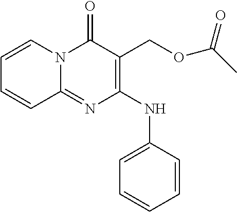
C1=CN2C(=NC(NC3=CC=CC=C3)=C(COC(C)=O)C2=O)C=C1
